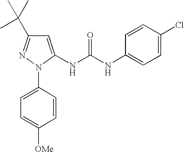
C1=C(NC(NC2=CC=C(Cl)C=C2)=O)N(C2=CC=C([OMe])C=C2)N=C1C(C)(C)C
